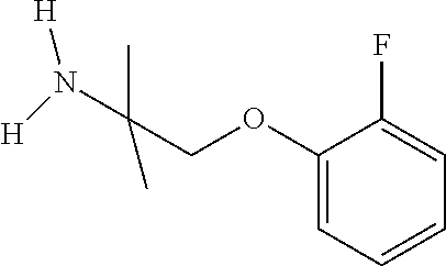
[H]N([H])C(COC1=CC=CC=C1F)(C)C
